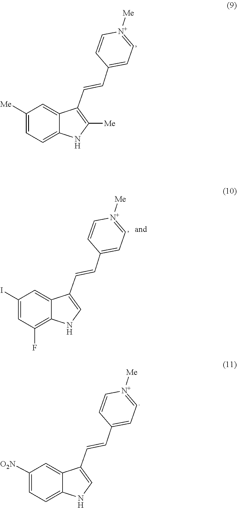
C1=C[N+]([Me])=CC=C1C=CC1=C([Me])NC2=CC=C([Me])C=C12.C1=C[N+]([Me])=CC=C1C=CC1=CNC2=CC=C([O2N])C=C12.C1=C[N+]([Me])=CC=C1C=CC1=CNC2=C(F)C=C(I)C=C12
